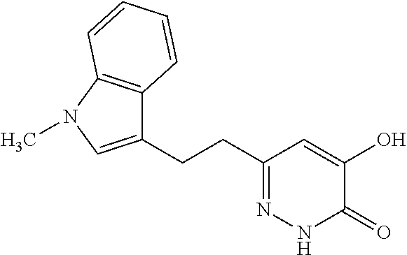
C1(CCC2=NNC(=O)C(O)=C2)=CN(C)C2=C1C=CC=C2
